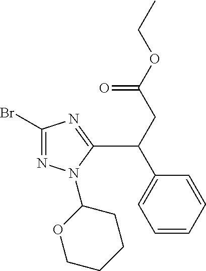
C1=CC=CC(C(CC(OCC)=O)C2=NC(Br)=NN2C2OCCCC2)=C1
